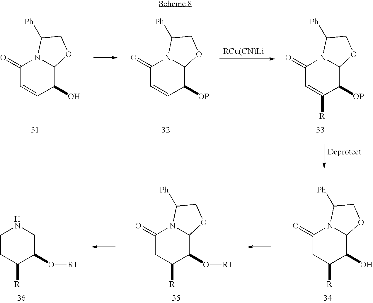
C1(=O)C=CC(O)C2N1C([Ph])CO2.C1(=O)C=CC([OP])C2N1C([Ph])CO2.C1(=O)C=C([R])C([OP])C2N1C([Ph])CO2.C1(=O)CC([R])C(O)C2N1C([Ph])CO2.C1(=O)CC([R])C(O[R1])C2N1C([Ph])CO2.C1CC([R])C(O[R1])CN1
